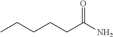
C(CCC(N)=O)CC
